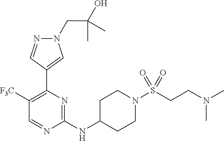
N1(CC(O)(C)C)N=CC(C2=C([F3C])C=NC(NC3CCN(S(=O)(=O)CCN(C)C)CC3)=N2)=C1
